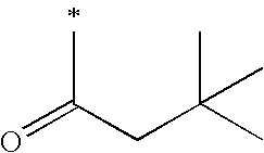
O=C(CC(C)(C)C)C
